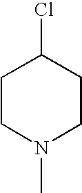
C1CN(C)CCC1Cl
